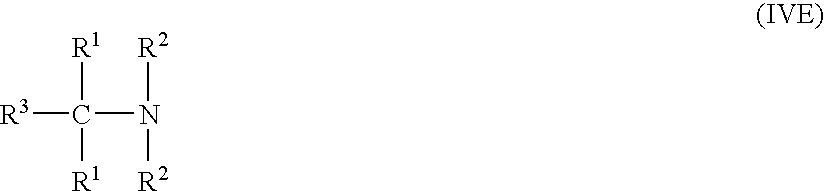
C([R1])(N([R2])[R2])([R1])[R3]
